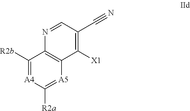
[A5]1=C([R2a])[A4]=C([R2b])C2=C1C([X1])=C(C#N)C=N2
